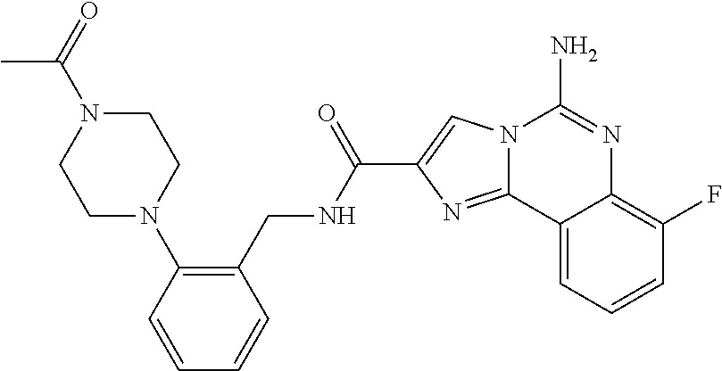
C1=CC(N2CCN(C(=O)C)CC2)=C(CNC(C2=CN3C(=N2)C2=CC=CC(F)=C2N=C3N)=O)C=C1
